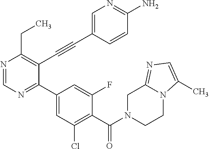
N1=CN=C(C2=CC(Cl)=C(C(N3CCN4C(=NC=C4C)C3)=O)C(F)=C2)C(C#CC2=CN=C(N)C=C2)=C1CC
